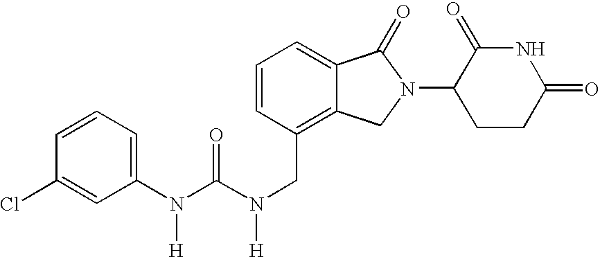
C1=CC(CN(C(=O)N(C2=CC=CC(Cl)=C2)[H])[H])=C2C(=C1)C(=O)N(C1CCC(=O)NC1=O)C2
